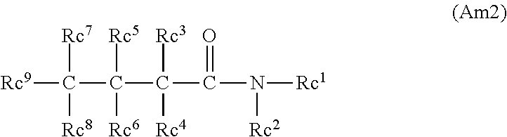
C(C([Rc5])([Rc6])C([Rc3])([Rc4])C(=O)N([Rc2])[Rc1])([Rc7])([Rc8])[Rc9]
